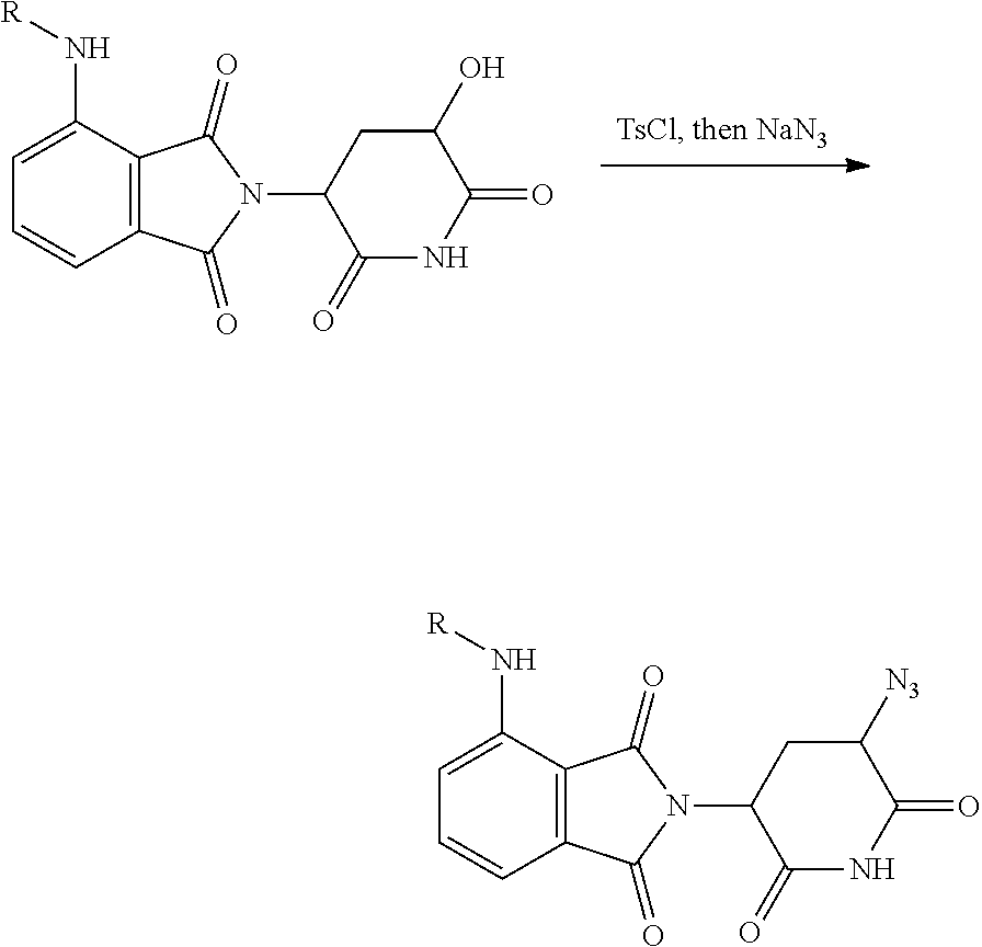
C12=C(C(N[R])=CC=C1)C(=O)N(C1C(=O)NC(=O)C([N3])C1)C2=O.C12=C(C(N[R])=CC=C1)C(=O)N(C1C(=O)NC(=O)C(O)C1)C2=O
